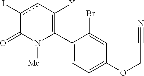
C1(C2=C([Y])cc(I)C(=O)N2[Me])=CC=C(OCC#N)C=C1Br
